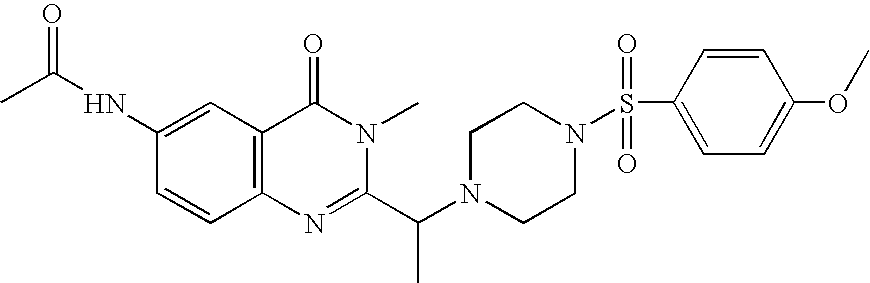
C1(NC(C)=O)=CC2=C(C=C1)N=C(C(N1CCN(S(C3=CC=C(OC)C=C3)(=O)=O)CC1)C)N(C)C2=O
